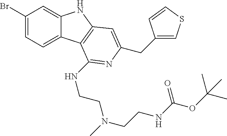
C1(Br)=CC=C2C(=C1)NC1=C2C(NCCN(CCNC(OC(C)(C)C)=O)C)=NC(CC2=CSC=C2)=C1
